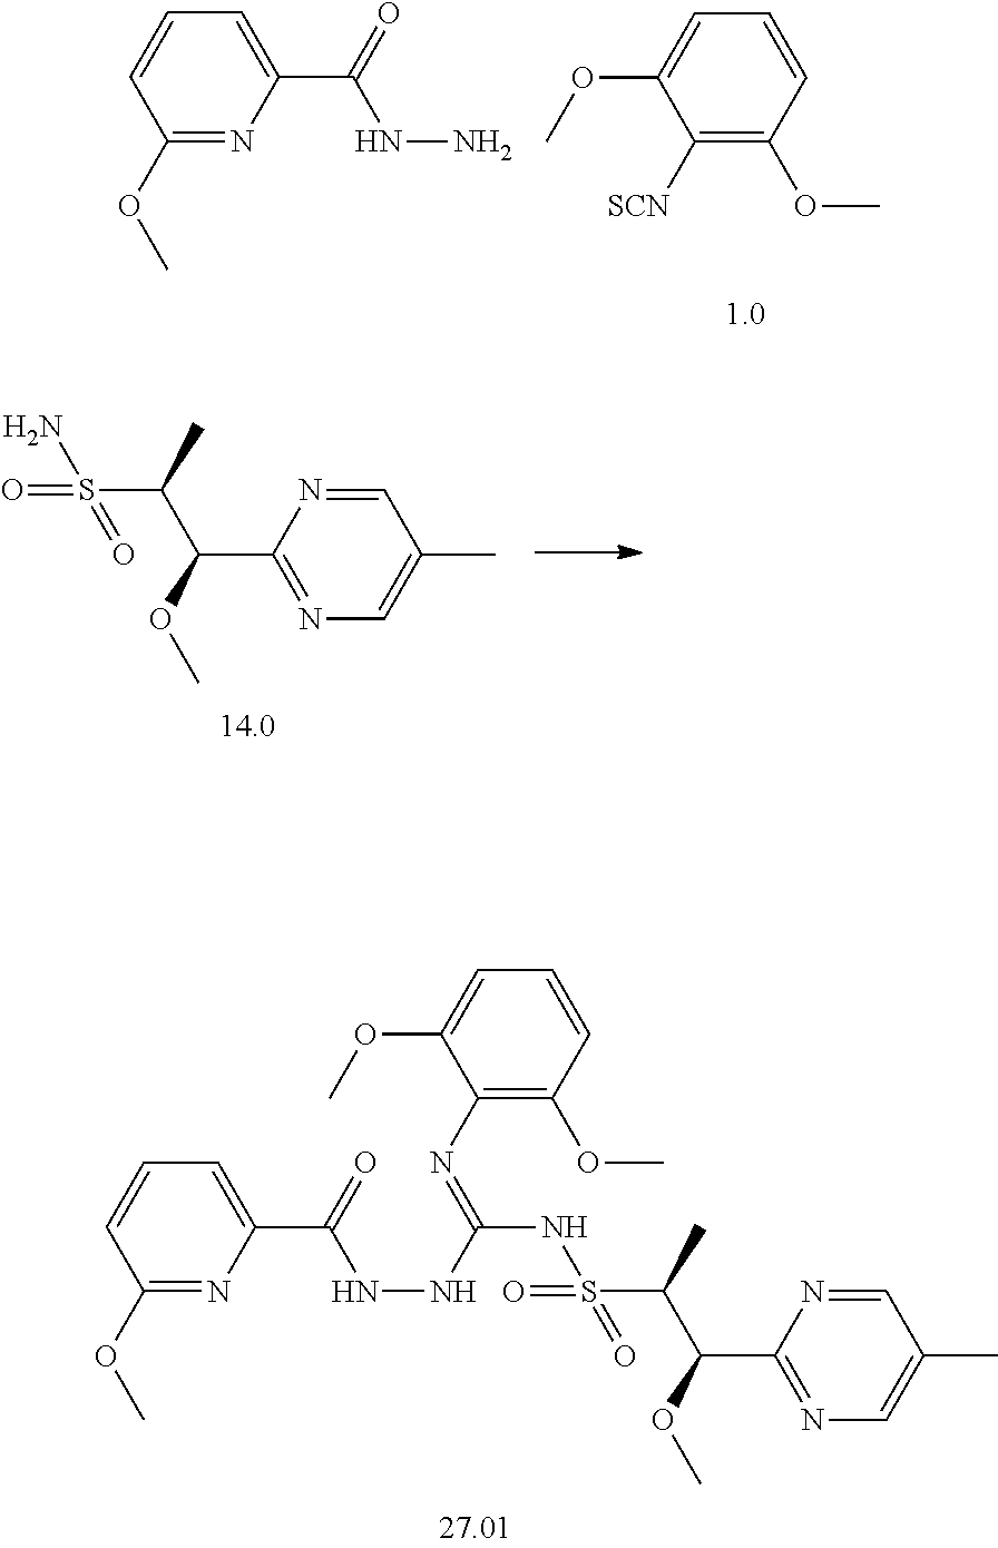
C1(OC)=NC(C(NN)=O)=CC=C1.C1=C(OC)C([SCN])=C(OC)C=C1.C1(C(C(S(N)(=O)=O)C)OC)=NC=C(C)C=N1.C1(OC)=NC(C(=O)NNC(=NC2=C(OC)C=CC=C2OC)NS(=O)(C(C(OC)C2=NC=C(C)C=N2)C)=O)=CC=C1
